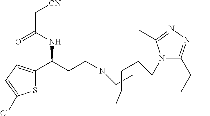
N1(CCC(C2=CC=C(Cl)S2)NC(C[CN])=O)C2CC(N3C(C(C)C)=NN=C3C)CC1CC2
